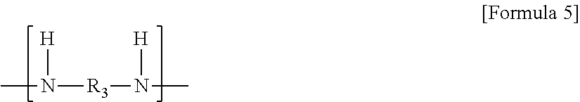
CN([R3]N(C)[H])[H]
